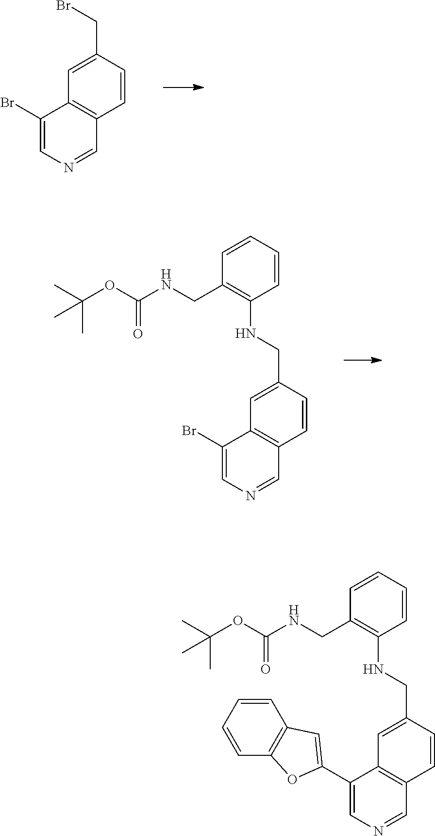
C1(Br)=CN=CC2=C1C=C(CBr)C=C2.C1(Br)=CN=CC2=C1C=C(CNC1=C(CNC(OC(C)(C)C)=O)C=CC=C1)C=C2.C1(C2=CC3=C(C=CC=C3)O2)=CN=CC2=C1C=C(CNC1=C(CNC(OC(C)(C)C)=O)C=CC=C1)C=C2
